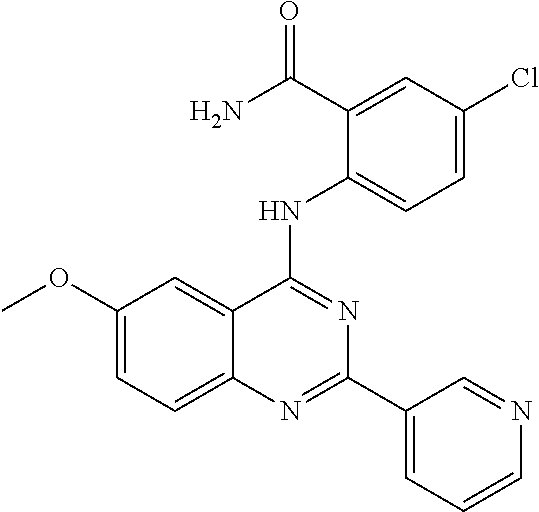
C1(OC)=CC=C2C(=C1)C(NC1=CC=C(Cl)C=C1C(N)=O)=NC(C1=CC=CN=C1)=N2
